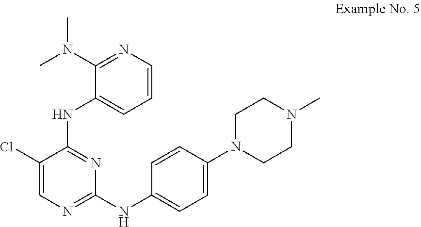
C1=CN=C(N(C)C)C(NC2=NC(NC3=CC=C(N4CCN(C)CC4)C=C3)=NC=C2Cl)=C1
